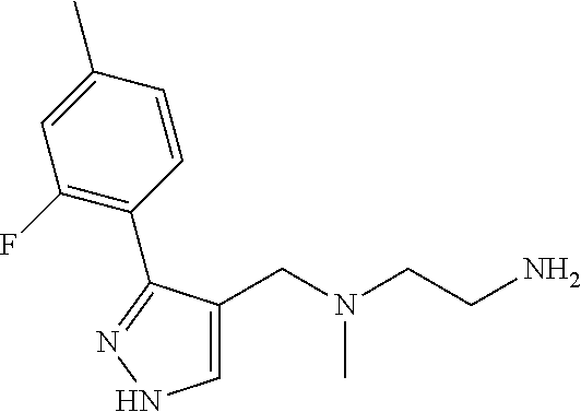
C1=C(CN(CCN)C)C(C2=C(F)C=C(C)C=C2)=NN1
